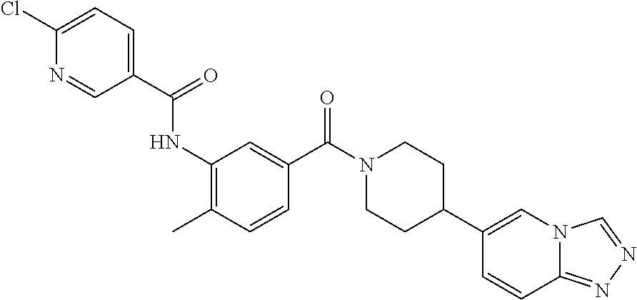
C1(C(=O)NC2=C(C)C=CC(C(N3CCC(C4=CN5C(=NN=C5)C=C4)CC3)=O)=C2)=CC=C(Cl)N=C1
